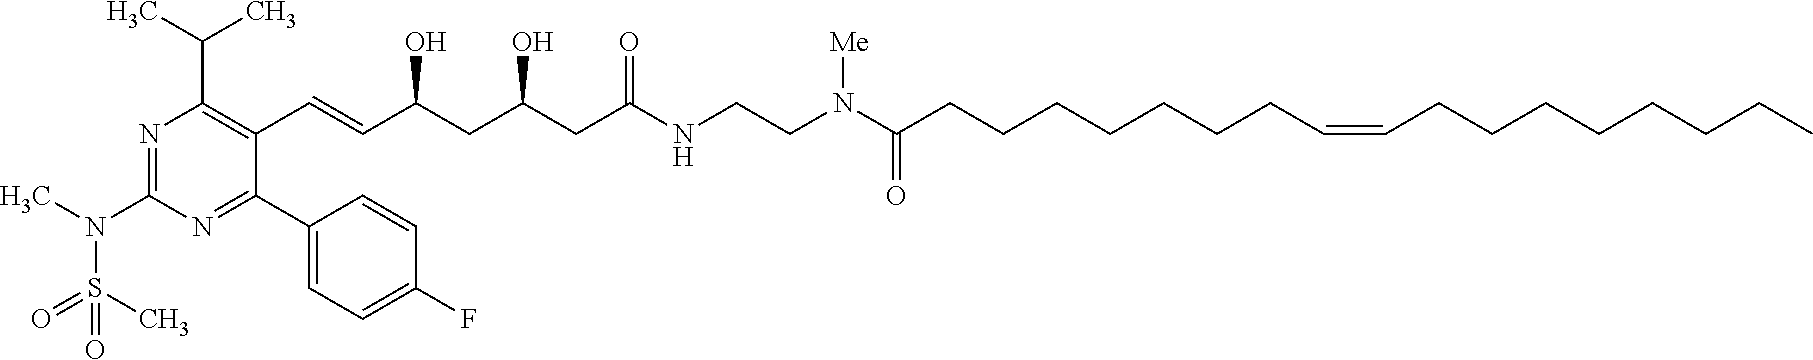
C(=CC(CC(CC(NCCN(C(=O)CCCCCCCC=CCCCCCCCC)[Me])=O)O)O)C1=C(C(C)C)N=C(N(C)S(C)(=O)=O)N=C1C1=CC=C(F)C=C1
